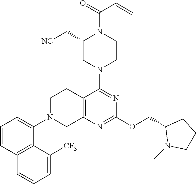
C12=C(N=C(OCC3N(C)CCC3)N=C1N1CCN(C(C=C)=O)C(C[NC])C1)CN(C1=CC=CC3=C1C([CF3])=CC=C3)CC2
